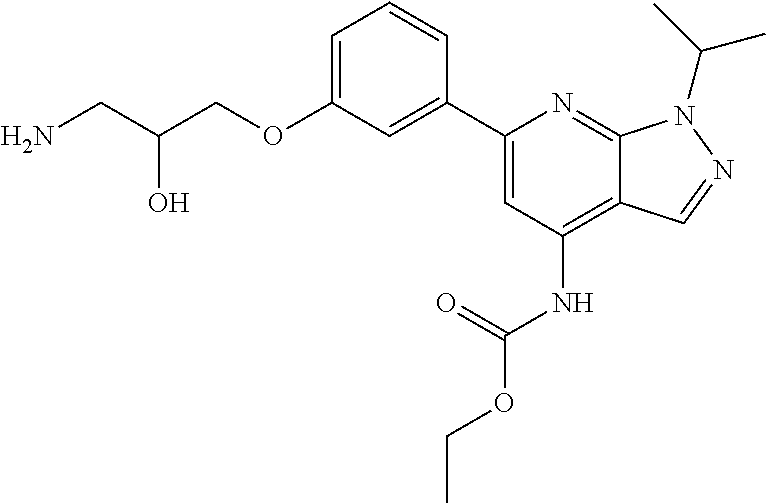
NCC(COC1=CC=CC(C2=CC(NC(OCC)=O)=C3C(=N2)N(C(C)C)N=C3)=C1)O
